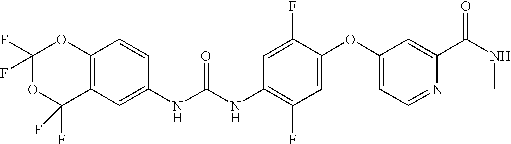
C1(F)(F)OC(F)(F)C2=C(O1)C=CC(NC(NC1=C(F)C=C(OC3=CC=NC(C(=O)NC)=C3)C(F)=C1)=O)=C2
